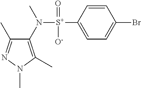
C1(C)=NN(C)C(C)=C1N([S+](C1=CC=C(Br)C=C1)(=O)[O-])C
